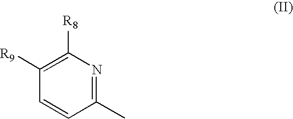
C1(C)=NC([R8])=C([R9])C=C1
